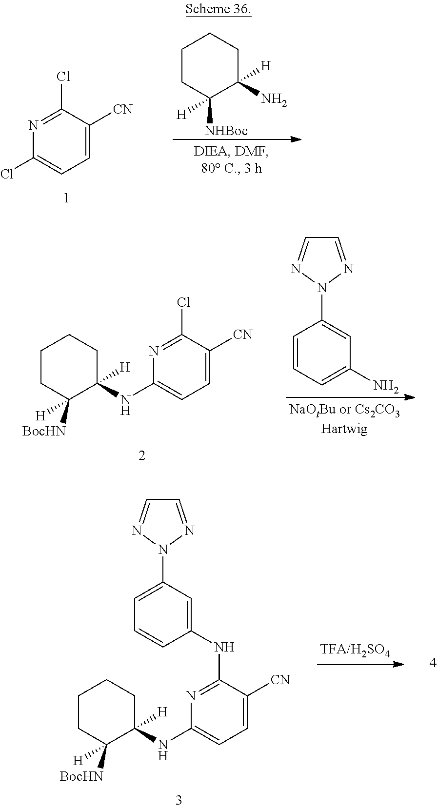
N1=C(Cl)C([CN])=CC=C1Cl.C1CC([NHBoc])([H])C(N)([H])CC1.C1CC([BocHN])([H])C([H])(NC2=CC=C([CN])C(Cl)=N2)CC1.C1=NN(C2=CC(N)=CC=C2)N=C1.C1CC([BocHN])([H])C([H])(NC2=CC=C([CN])C(NC3=CC(N4N=CC=N4)=CC=C3)=N2)CC1
